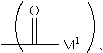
O=C(C)[M1]
